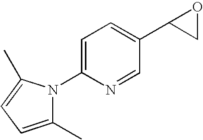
C1=C(N2C(C)=CC=C2C)N=CC(C2OC2)=C1
